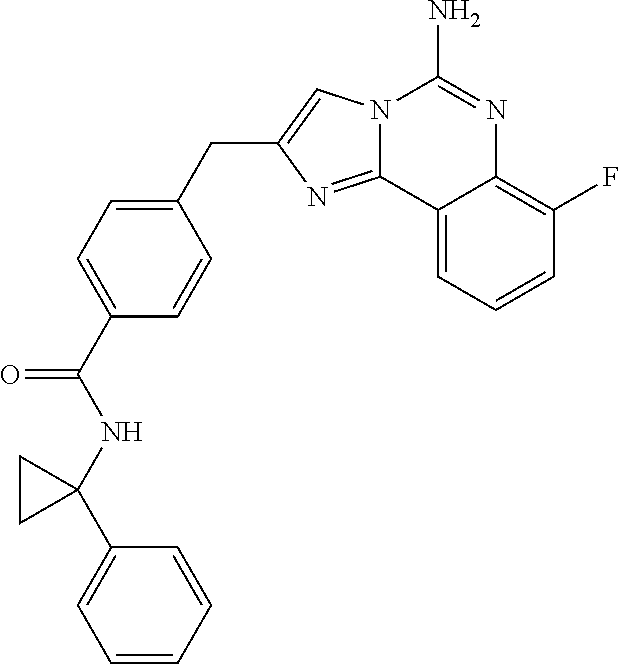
C1=C(C(NC2(C3=CC=CC=C3)CC2)=O)C=CC(CC2=CN3C(=N2)C2=CC=CC(F)=C2N=C3N)=C1
